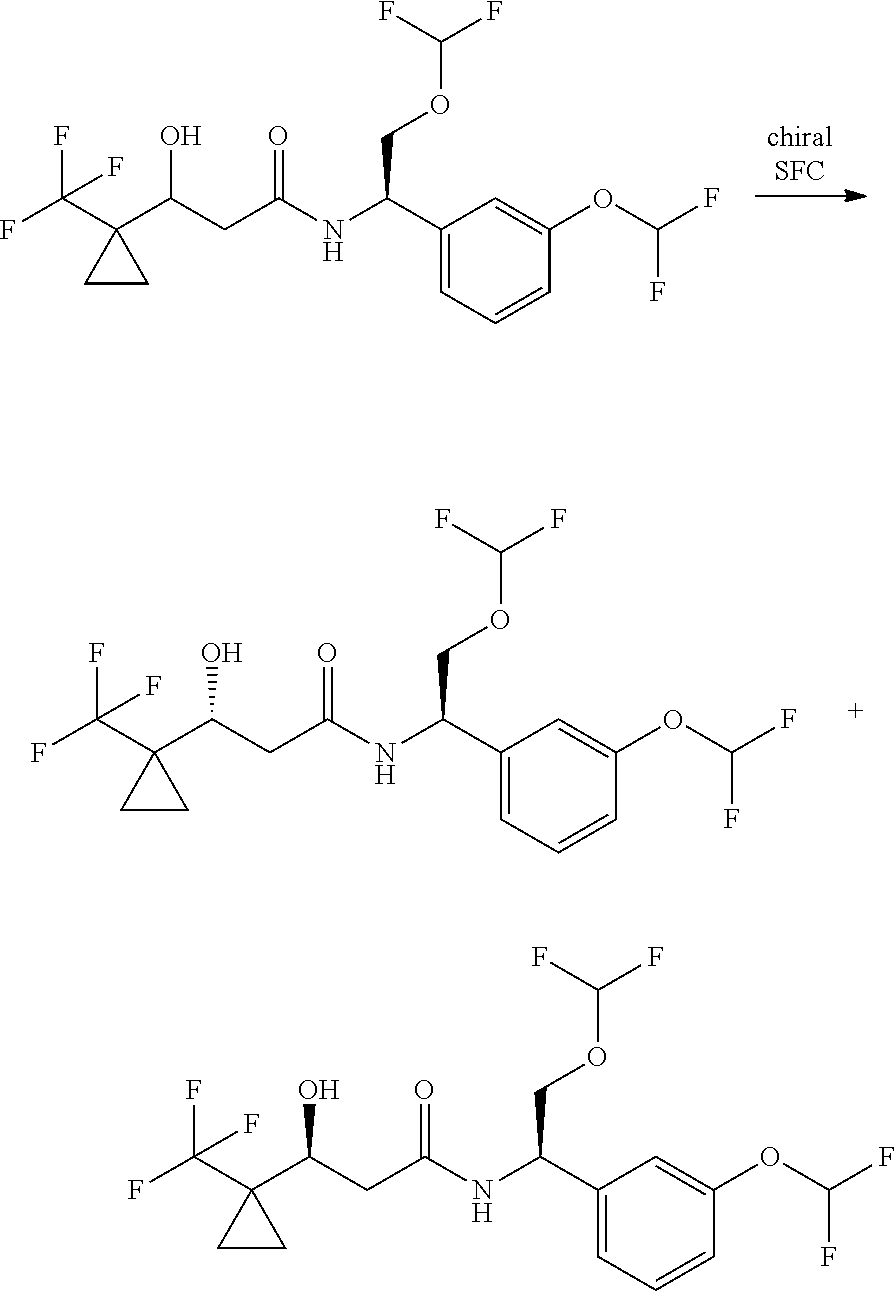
C(C1(C(O)CC(=O)NC(C2=CC=CC(OC(F)F)=C2)COC(F)F)CC1)(F)(F)F.C(C1(C(CC(=O)NC(C2=CC=CC(OC(F)F)=C2)COC(F)F)O)CC1)(F)(F)F.C(C1(C(O)CC(=O)NC(C2=CC=CC(OC(F)F)=C2)COC(F)F)CC1)(F)(F)F
